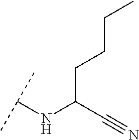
C(C(C#N)NC(C)C)CCC
